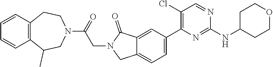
C1(NC2CCOCC2)=NC(C2=CC=C3C(=C2)C(=O)N(CC(N2CCC4=C(C=CC=C4)C(C)C2)=O)C3)=C(Cl)C=N1
